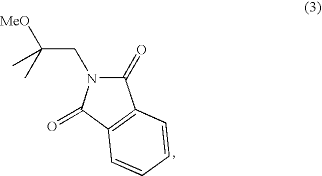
C(C(C)([MeO])C)N1C(=O)C2=C(C1=O)C=CC=C2
